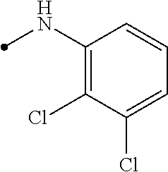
C1(NC)=C(Cl)C(Cl)=CC=C1
